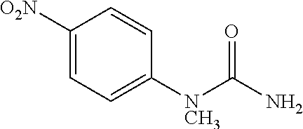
[O2N]C1=CC=C([NCH3]C(N)=O)C=C1
